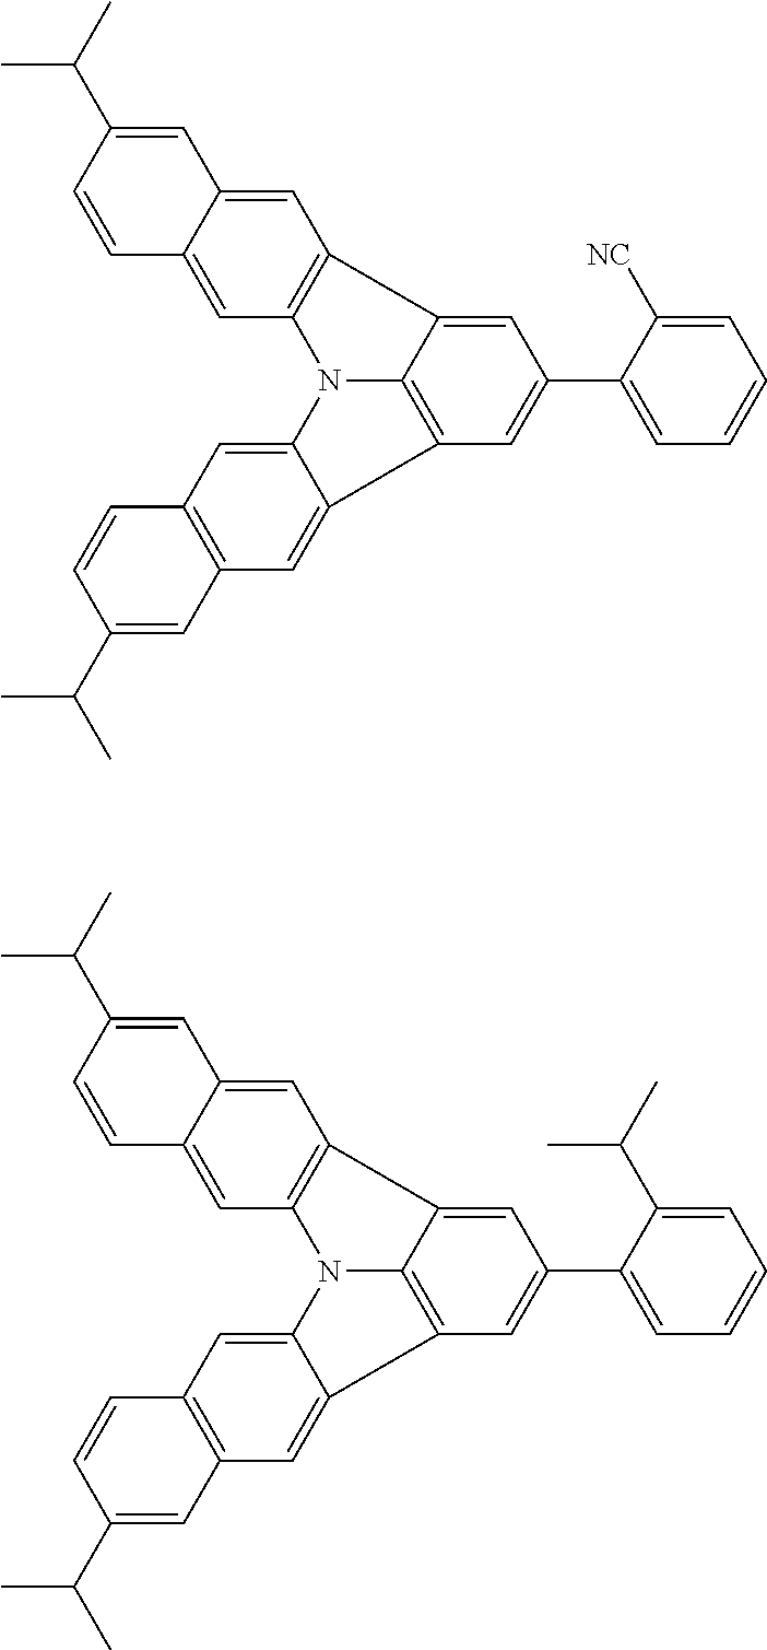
C1=CC=C(C2=CC3=C4C(=C2)C2=C(C=C5C=CC(C(C)C)=CC5=C2)N4C2=CC4=C(C=C32)C=C(C(C)C)C=C4)C([NC])=C1.C1=CC=C(C2=CC3=C4C(=C2)C2=C(C=C5C=CC(C(C)C)=CC5=C2)N4C2=CC4=C(C=C32)C=C(C(C)C)C=C4)C(C(C)C)=C1
